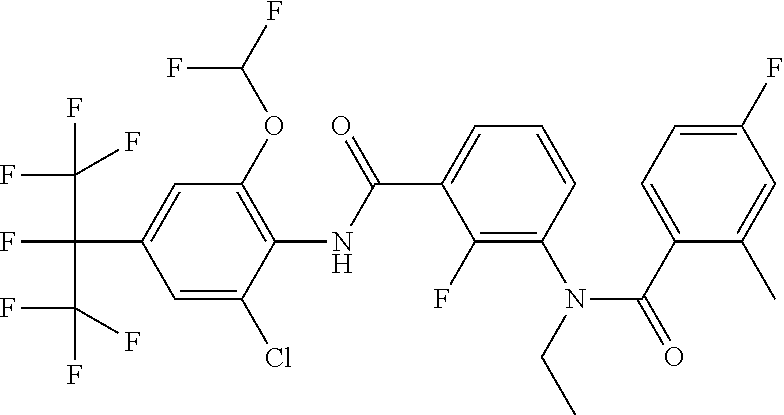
C1=C(Cl)C(NC(=O)C2=CC=CC(N(C(=O)C3=CC=C(F)C=C3C)CC)=C2F)=C(OC(F)F)C=C1C(F)(C(F)(F)F)C(F)(F)F
